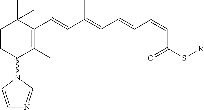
C1CC(N2C=NC=C2)C(C)=C(C=CC(=CC=CC(=CC(S[R])=O)C)C)C1(C)C
